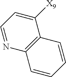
C1=CC=CC2=C1N=CC=C2[X9]
